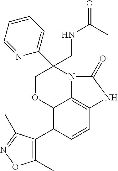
C12=C(C3=C(C)ON=C3C)C=CC3=C1N(C(C1=CC=CC=N1)(CNC(C)=O)CO2)C(=O)N3
